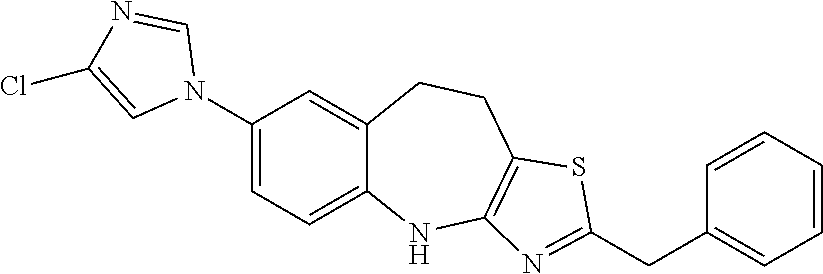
N1(C2=CC=C3C(=C2)CCC2=C(N3)N=C(CC3=CC=CC=C3)S2)C=NC(Cl)=C1
